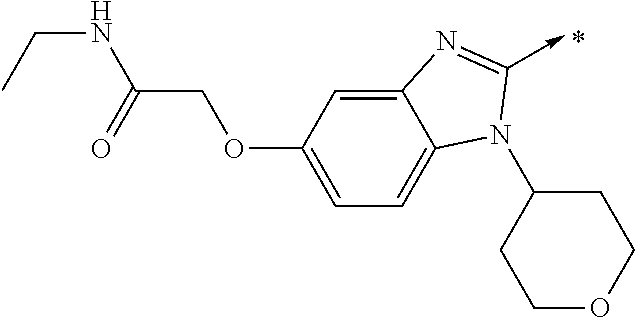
C12=CC(OCC(NCC)=O)=CC=C1N(C1CCOCC1)C(->C)=N2
